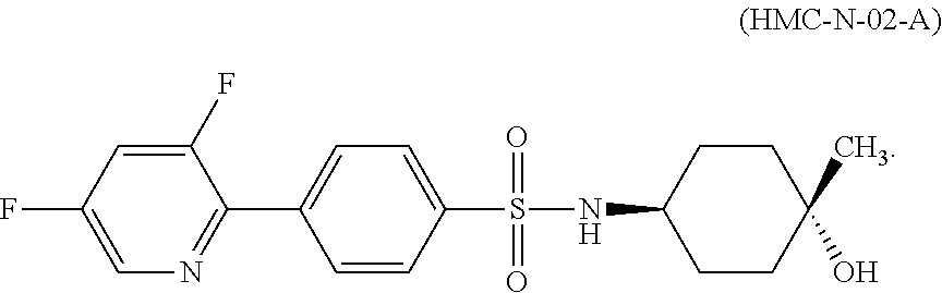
C1(F)=CC(F)=CN=C1C1=CC=C(S(=O)(=O)NC2CCC(C)(O)CC2)C=C1
